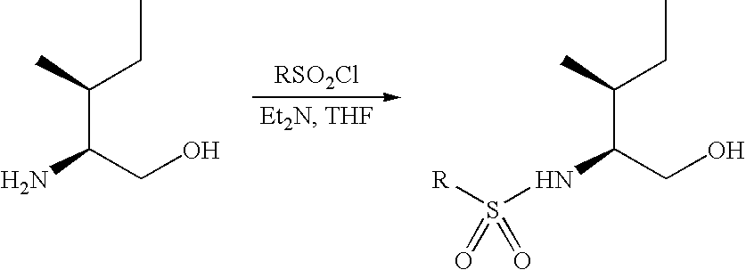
CCC(C(CO)N)C.CCC(C(CO)NS([R])(=O)=O)C
